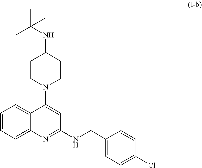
C1=CC=C2C(=C1)C(N1CCC(NC(C)(C)C)CC1)=CC(NCC1=CC=C(Cl)C=C1)=N2
